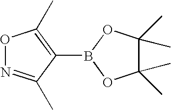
O1N=C(C)C(B2OC(C)(C)C(C)(C)O2)=C1C
